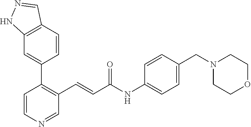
C1(C2=C(C=CC(NC3=CC=C(CN4CCOCC4)C=C3)=O)C=NC=C2)=CC2=C(C=C1)C=NN2
